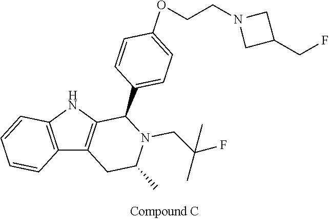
C12=C(NC3=C1CC(C)N(CC(C)(F)C)C3C1=CC=C(OCCN3CC(CF)C3)C=C1)C=CC=C2
